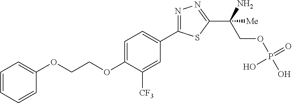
C(OC1=CC=C(C2=NN=C(C(COP(O)(=O)O)(N)[Me])S2)C=C1[CF3])COC1=CC=CC=C1
